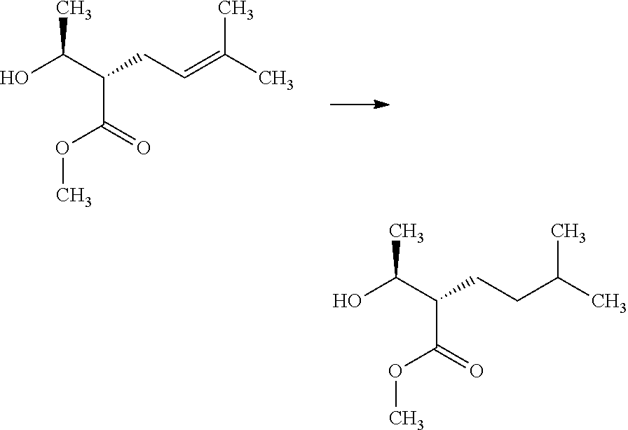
OC(C(C(=O)OC)CC=C(C)C)C.OC(C(C(=O)OC)CCC(C)C)C
